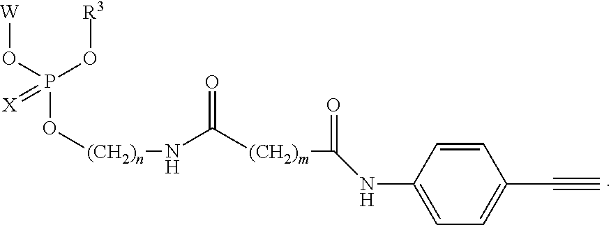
[W]OP(O[(CH2)n]NC([(CH2)m]C(=O)NC1=CC=C(C#C)C=C1)=O)(O[R3])=[X]
